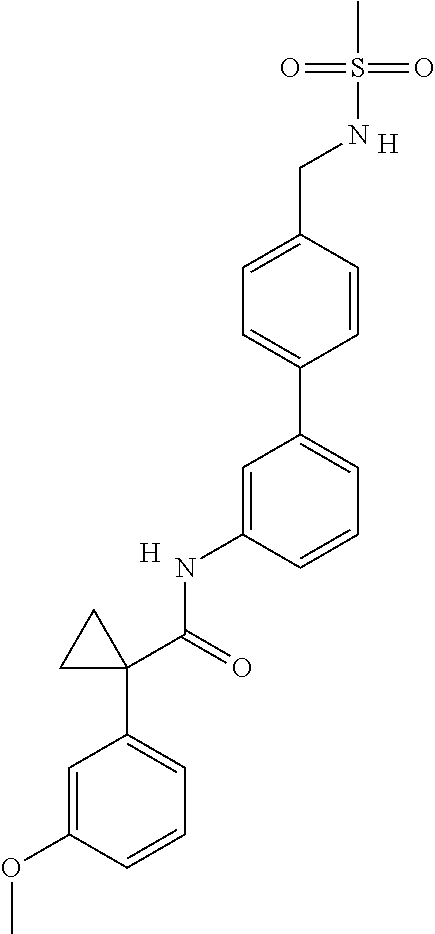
C1=CC(CNS(=O)(=O)C)=CC=C1C1=CC=CC(NC(C2(C3=CC=CC(OC)=C3)CC2)=O)=C1.[H].[H]
